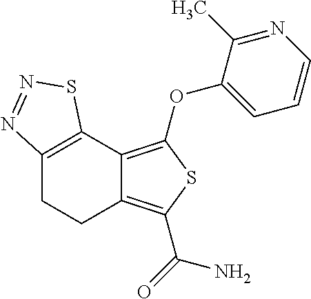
C12=C(OC3=CC=CN=C3C)SC(C(=O)N)=C1CCC1=C2SN=N1
